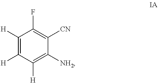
C1([H])=C([H])C([H])=C([NH2])C([CN])=C1F
